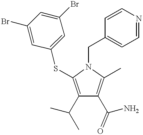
C1(C(C)C)=C(SC2=CC(Br)=CC(Br)=C2)N(CC2=CC=NC=C2)C(C)=C1C(N)=O
